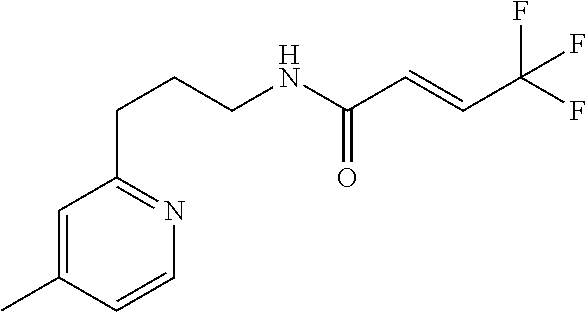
C1=CC(C)=CC(CCCNC(C=CC(F)(F)F)=O)=N1
